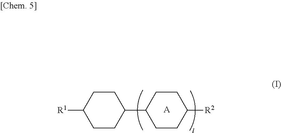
C1CC(C2CCC([R1])CC2)CCC1[R2].[A]
